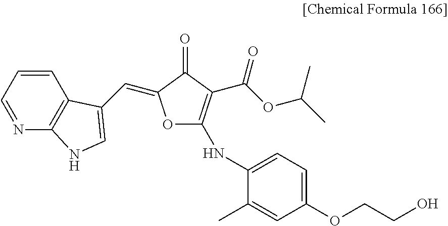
C1=CC=NC2=C1C(C=C1OC(NC3=CC=C(OCCO)C=C3C)=C(C(OC(C)C)=O)C1=O)=CN2
